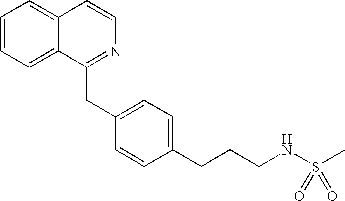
C1=CC=C2C(=C1)C=CN=C2CC1=CC=C(CCCNS(C)(=O)=O)C=C1
